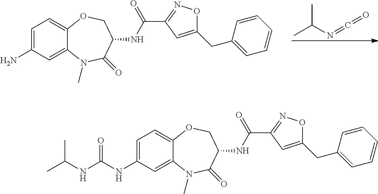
C1=C(N)C=C2C(=C1)OCC(NC(C1=NOC(CC3=CC=CC=C3)=C1)=O)C(=O)N2C.CC(C)N=C=O.C1=C(NC(NC(C)C)=O)C=C2C(=C1)OCC(NC(C1=NOC(CC3=CC=CC=C3)=C1)=O)C(=O)N2C
